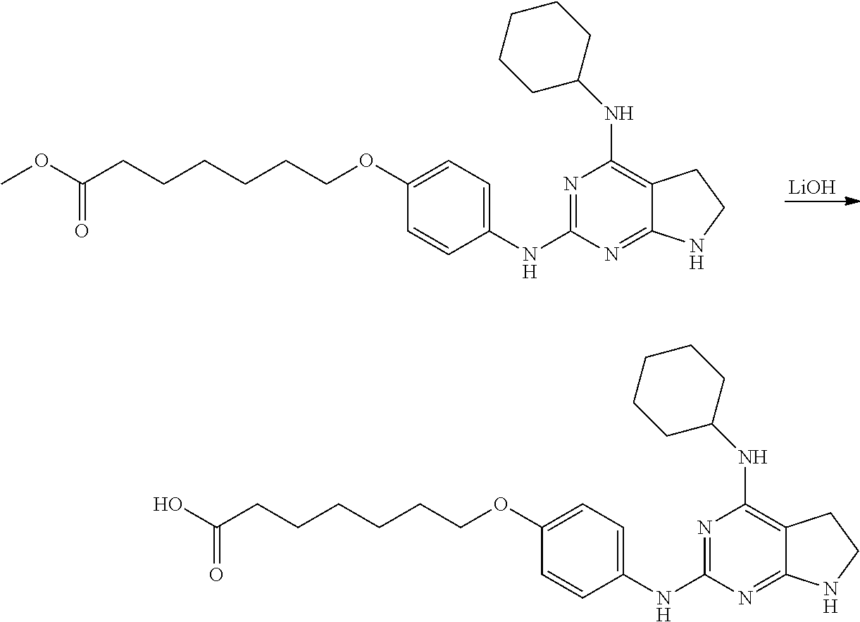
C1(NC2=NC(NC3CCCCC3)=C3C(=N2)NCC3)=CC=C(OCCCCCCC(OC)=O)C=C1.[LiOH].C1(NC2=NC(NC3CCCCC3)=C3C(=N2)NCC3)=CC=C(OCCCCCCC(O)=O)C=C1
